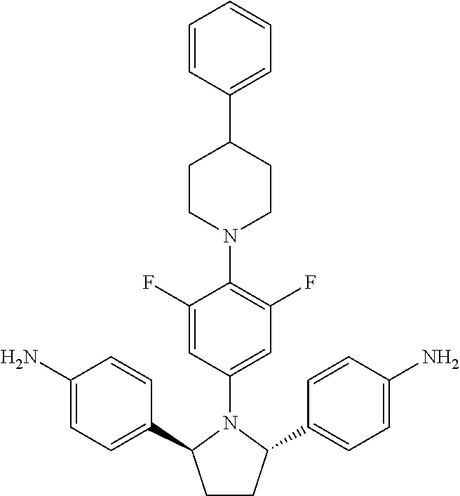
C1=CC(C2CCN(C3=C(F)C=C(N4C(C5=CC=C(N)C=C5)CCC4C4=CC=C(N)C=C4)C=C3F)CC2)=CC=C1
